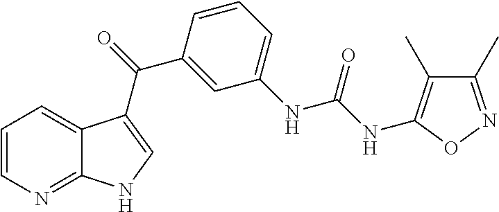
C1=CN=C2C(=C1)C(C(=O)C1=CC(NC(NC3=C(C)C(C)=NO3)=O)=CC=C1)=CN2
